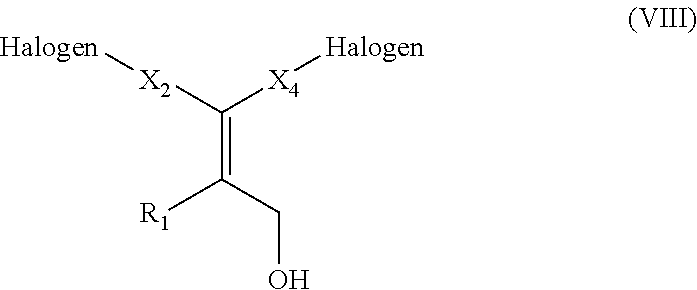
C(=C([X2][Halogen])[X4][Halogen])(CO)[R1]
